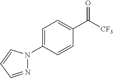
N1(C2=CC=C(C([CF3])=O)C=C2)C=CC=N1
